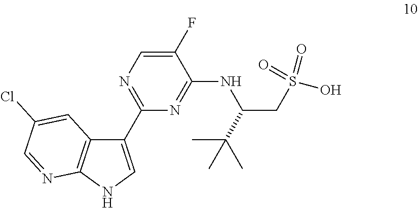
C1(C2=NC=C(F)C(NC(CS(O)(=O)=O)C(C)(C)C)=N2)=CNC2=C1C=C(Cl)C=N2
